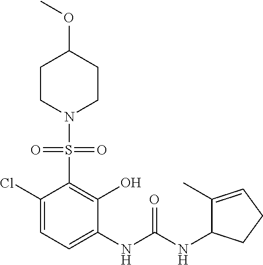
C1(Cl)=CC=C(NC(NC2C(C)=CCC2)=O)C(O)=C1S(=O)(=O)N1CCC(OC)CC1
